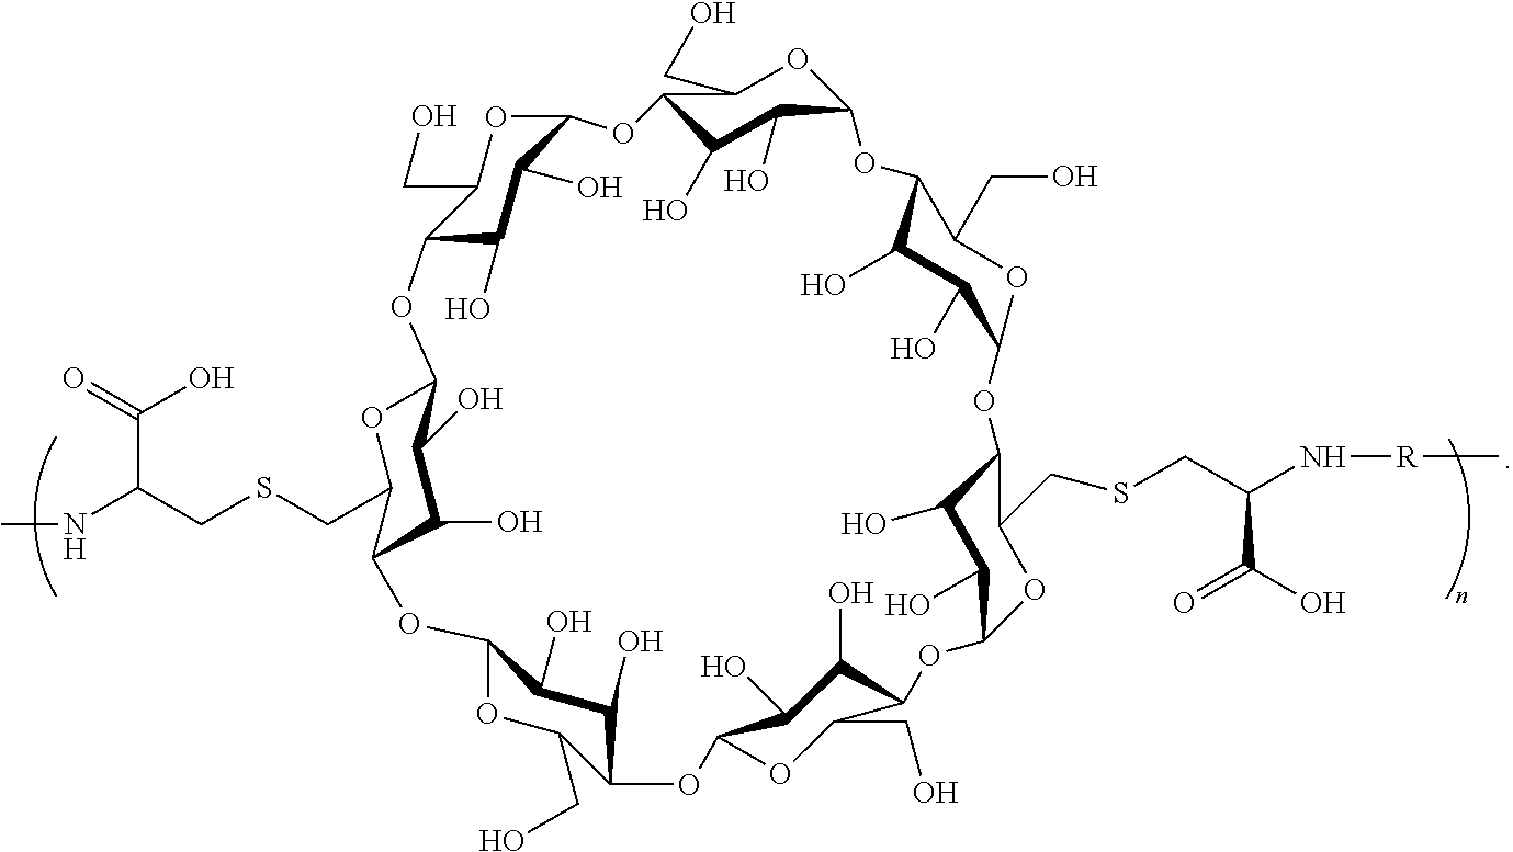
C12OC(CSCC(C(O)=O)NC)C(C(O)C1O)OC1OC(CO)C(C(O)C1O)OC1OC(CO)C(C(O)C1O)OC1OC(CSCC(C(=O)O)N[R]C)C(C(O)C1O)OC1OC(CO)C(C(O)C1O)OC1OC(CO)C(C(O)C1O)OC1OC(CO)C(C(O)C1O)O2
